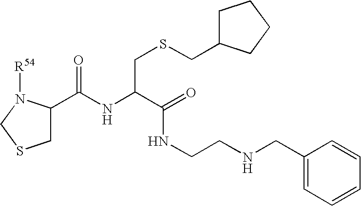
C1C(C(NC(C(NCCNCC2=CC=CC=C2)=O)CSCC2CCCC2)=O)N([R54])CS1
